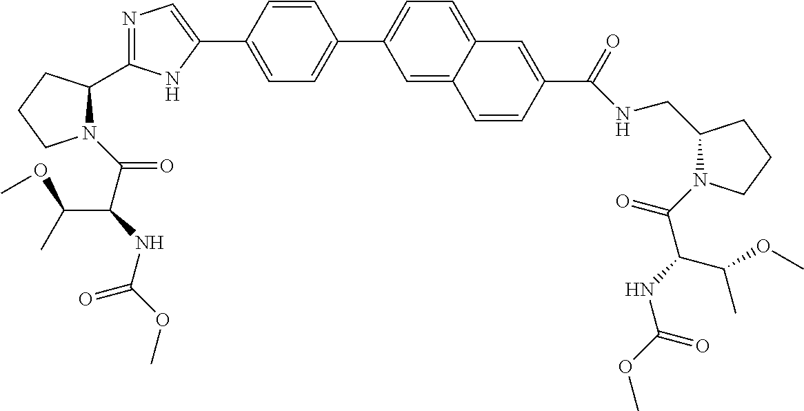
C1CCN(C(C(C(C)OC)NC(OC)=O)=O)C1C1=NC=C(C2=CC=C(C3=CC=C4C(=C3)C=CC(C(NCC3CCCN3C(=O)C(NC(OC)=O)C(C)OC)=O)=C4)C=C2)N1
